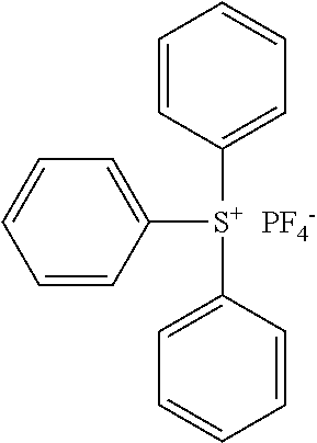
C1=CC([S+](C2=CC=CC=C2)C2=CC=CC=C2)=CC=C1.[PF4-]
